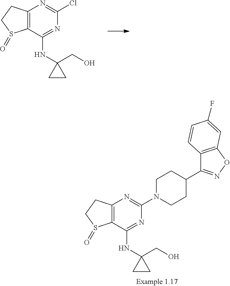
C12=C(C(NC3(CO)CC3)=NC(Cl)=N1)S(=O)CC2.C12=C(C(NC3(CO)CC3)=NC(N3CCC(C4=NOC5=C4C=CC(F)=C5)CC3)=N1)S(=O)CC2
